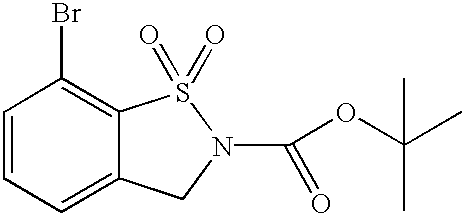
C1=CC=C2C(=C1Br)S(=O)(=O)N(C(=O)OC(C)(C)C)C2
